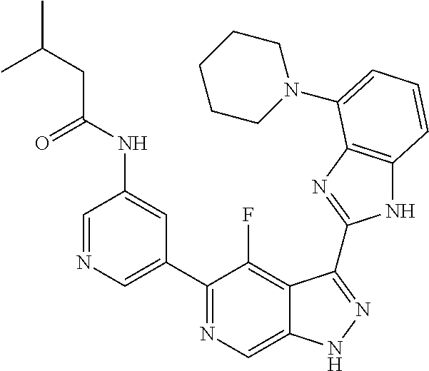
C1=NC=C(C2=NC=C3C(=C2F)C(C2=NC4=C(N2)C=CC=C4N2CCCCC2)=NN3)C=C1NC(CC(C)C)=O
